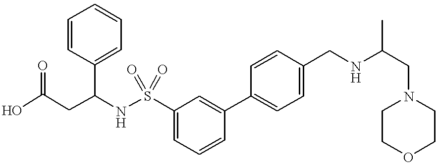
C(C(NS(C1=CC=CC(C2=CC=C(CNC(CN3CCOCC3)C)C=C2)=C1)(=O)=O)C1=CC=CC=C1)C(O)=O
